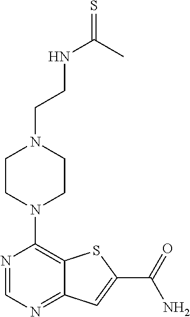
N1=CN=C2C(=C1N1CCN(CCNC(=S)C)CC1)SC(C(=O)N)=C2
